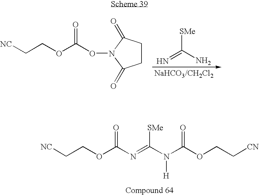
N=C([SMe])N.O(C(ON1C(=O)CCC1=O)=O)CC[NC].O(C(N=C([SMe])N([H])C(=O)OCC[CN])=O)CC[NC]
